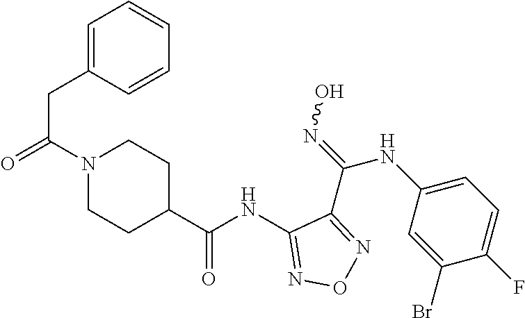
C1(NC(C2CCN(C(=O)CC3=CC=CC=C3)CC2)=O)=NON=C1C(=NO)NC1=CC=C(F)C(Br)=C1
